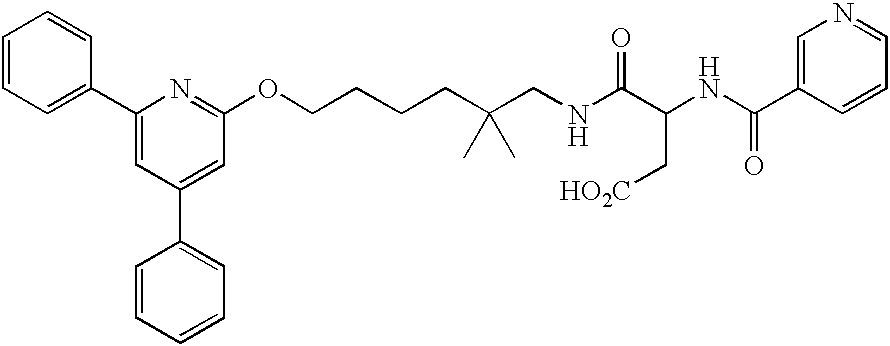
C1=CC=C(C2=CC(C3=CC=CC=C3)=CC(OCCCCC(CNC(C(NC(C3=CN=CC=C3)=O)C[HO2C])=O)(C)C)=N2)C=C1
